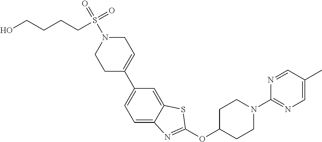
C1(C2=CCN(S(=O)(CCCCO)=O)CC2)=CC=C2C(=C1)SC(OC1CCN(C3=NC=C(C)C=N3)CC1)=N2
